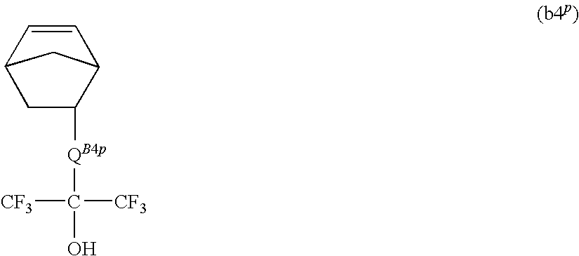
C1=CC2C([QB4p]C([CF3])([CF3])O)CC1C2
